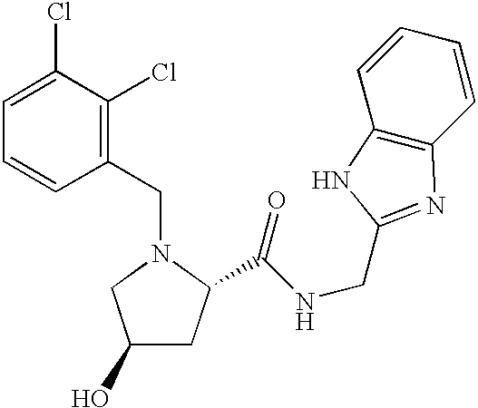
C1(Cl)=CC=CC(CN2CC(O)CC2C(NCC2=NC3=C(C=CC=C3)N2)=O)=C1Cl
